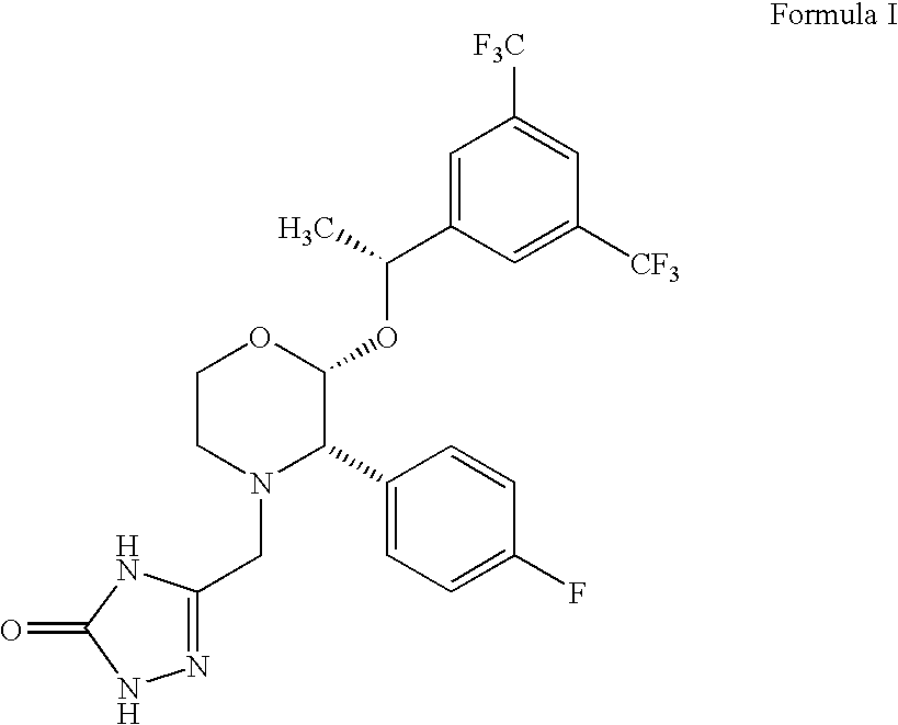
C1=C(C2N(CC3=NNC(=O)N3)CCOC2OC(C2=CC([F3C])=CC([CF3])=C2)C)C=CC(F)=C1
